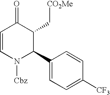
C1=CN([Cbz])C(C2=CC=C([CF3])C=C2)C(C[CO2Me])C1=O
